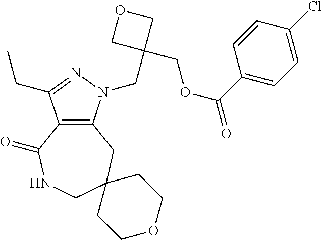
C12=C(CC3(CNC1=O)CCOCC3)N(CC1(COC(=O)C3=CC=C(Cl)C=C3)COC1)N=C2CC
